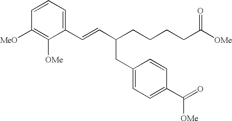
C1=CC=C(C=CC(CCCCC([OMe])=O)CC2=CC=C(C([OMe])=O)C=C2)C([OMe])=C1[MeO]
